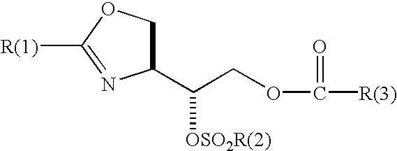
C1C(C(COC([R(3)])=O)[OSO2R(2)])N=C([R(1)])O1
